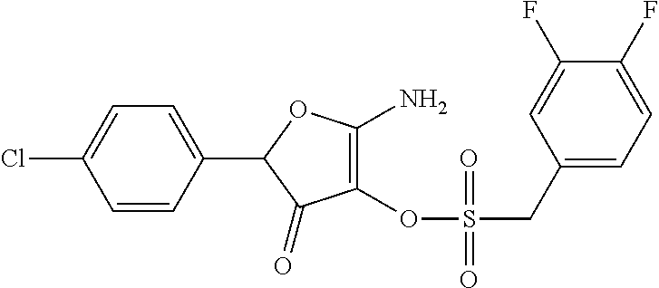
C1(=O)C(OS(CC2=CC=C(F)C(F)=C2)(=O)=O)=C(N)OC1C1=CC=C(Cl)C=C1
